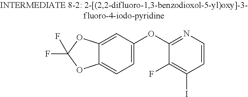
C12=CC(OC3=NC=CC(I)=C3F)=CC=C1OC(F)(F)O2
